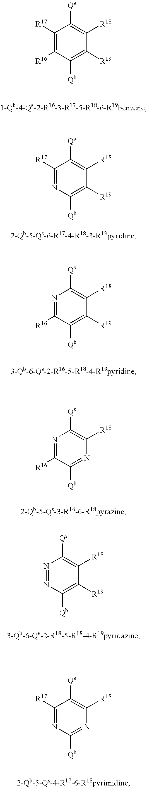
C1([R17])=C([R16])C([Qb])=C([R19])C([R18])=C1[Qs].C1([R17])=NC([Qb])=C([R19])C([R18])=C1[Qs].N1=C([R16])C([Qb])=C([R19])C([R18])=C1[Qs].N1=C([R16])C([Qb])=NC([R18])=C1[Qs].N1=NC([Qb])=C([R19])C([R18])=C1[Qs].C1([R17])=NC([Qb])=NC([R18])=C1[Qs]
